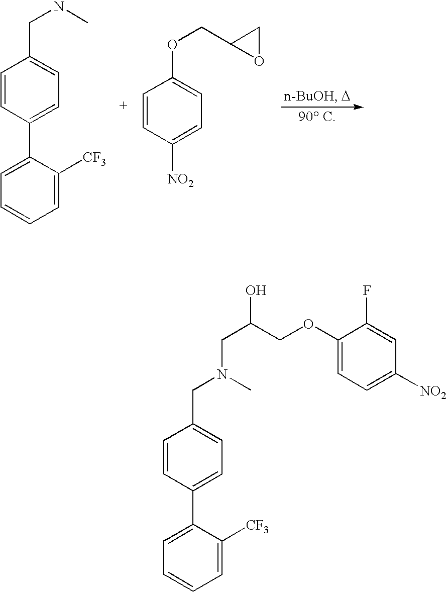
C1=C(C2=CC=C(CNC)C=C2)C([CF3])=CC=C1.C1=CC([NO2])=CC=C1OCC1OC1.C1=C(C2=CC=C(CN(C)CC(COC3=CC=C([NO2])C=C3F)O)C=C2)C([CF3])=CC=C1
